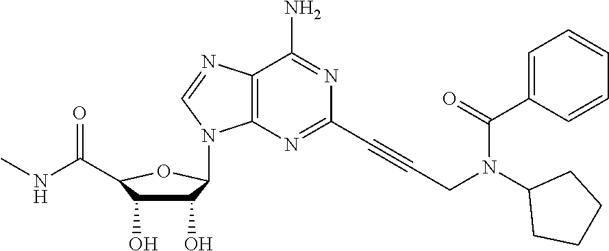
C1(O)C(O)C(C(NC)=O)OC1N1C2=C(C(N)=NC(C#CCN(C(=O)C3=CC=CC=C3)C3CCCC3)=N2)N=C1
